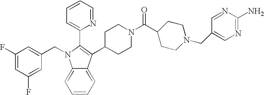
C(N1C2=CC=CC=C2C(C2CCN(C(C3CCN(CC4=CN=C(N)N=C4)CC3)=O)CC2)=C1C1=CC=CC=N1)C1=CC(F)=CC(F)=C1
